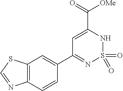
C12=C(C=CC(C3=NS(=O)(=O)NC(C(=O)[OMe])=C3)=C1)N=CS2
